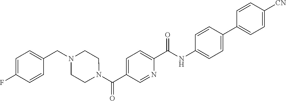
N(C(C1=CC=C(C(N2CCN(CC3=CC=C(F)C=C3)CC2)=O)C=N1)=O)C1=CC=C(C2=CC=C([CN])C=C2)C=C1
